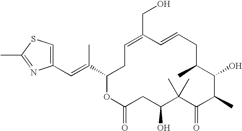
C1(C=C(C2CC=C(CO)C=CCC(C)C(O)C(C)C(=O)C(C)(C)C(O)CC(=O)O2)C)=CSC(C)=N1
